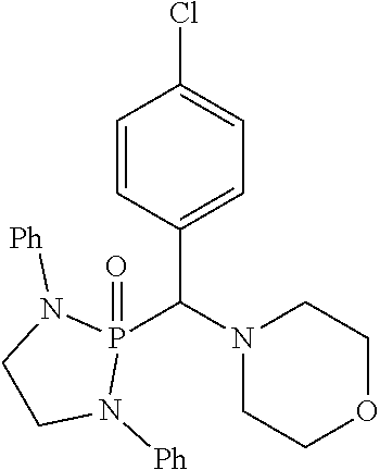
C1=CC(C(N2CCOCC2)P2(=O)N([Ph])CCN2[Ph])=CC=C1Cl
